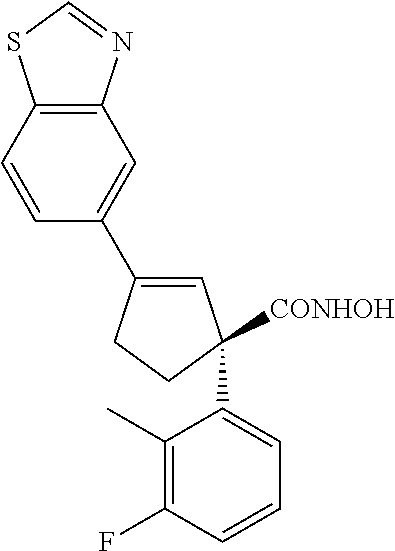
C1(C2([CONHOH])C=C(C3=CC4=C(C=C3)SC=N4)CC2)=CC=CC(F)=C1C
